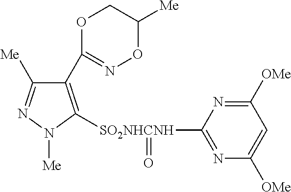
C1(C2=NOC([Me])CO2)=C([SO2NHCNH](C2=NC([OMe])=CC([OMe])=N2)=O)N([Me])N=C1[Me]
